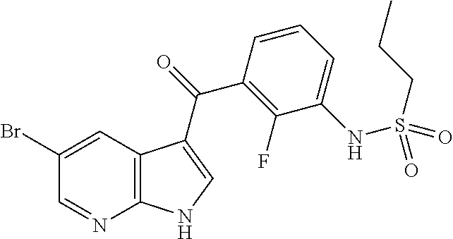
C12=C(C=C(Br)C=N1)C(C(=O)C1=C(F)C(NS(CCC)(=O)=O)=CC=C1)=CN2
